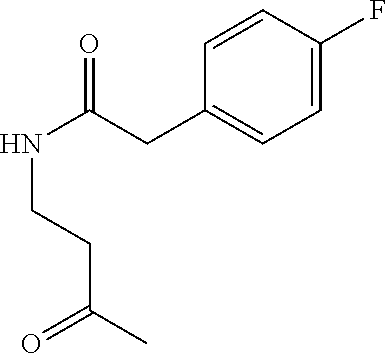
C1=CC(F)=CC=C1CC(NCCC(C)=O)=O
